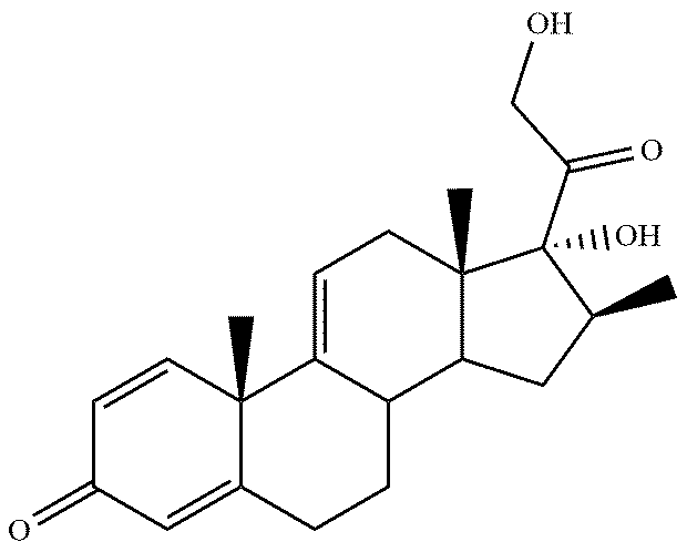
C12(C)C(=CC(=O)C=C1)CCC1C2=CCC2(C)C1CC(C)C2(C(CO)=O)O
